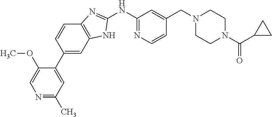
N1=C(C)C=C(C2=CC3=C(C=C2)N=C(NC2=NC=CC(CN4CCN(C(=O)C5CC5)CC4)=C2)N3)C(OC)=C1
